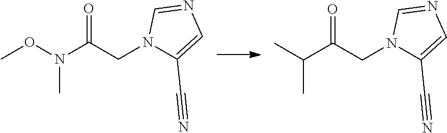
CON(C(CN1C=NC=C1C#N)=O)C.CC(C(CN1C=NC=C1C#N)=O)C
